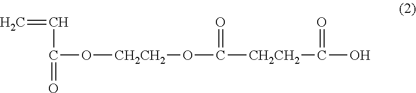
C=CC(=O)O[CH2CH2]OC([CH2CH2]C(O)=O)=O
